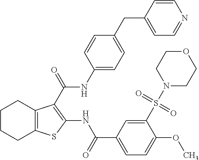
C1CCC2=C(C1)C(C(NC1=CC=C(CC3=CC=NC=C3)C=C1)=O)=C(NC(C1=CC=C(OC)C(S(N3CCOCC3)(=O)=O)=C1)=O)S2
